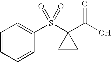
C1=CC=CC(S(C2(C(O)=O)CC2)(=O)=O)=C1
